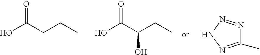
OC(CCC)=O.OC(C(CC)O)=O.C1(C)=NNN=N1
